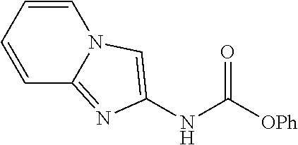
C1=CC2=NC(NC(=O)[OPh])=CN2C=C1
